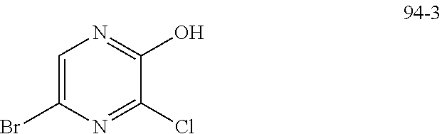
C1(Cl)=NC(Br)=CN=C1O
